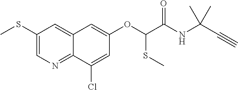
C1(SC)=CN=C2C(=C1)C=C(OC(C(NC(C#C)(C)C)=O)SC)C=C2Cl
